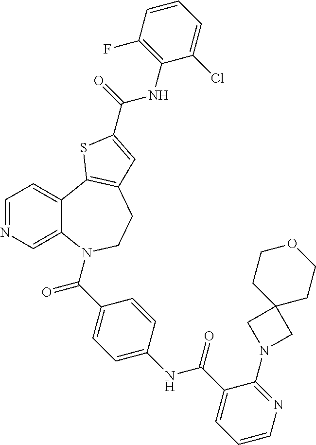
C1=NC=C2C(=C1)C1=C(CCN2C(C2=CC=C(NC(C3=CC=CN=C3N3CC4(C3)CCOCC4)=O)C=C2)=O)C=C(C(=O)NC2=C(F)C=CC=C2Cl)S1
